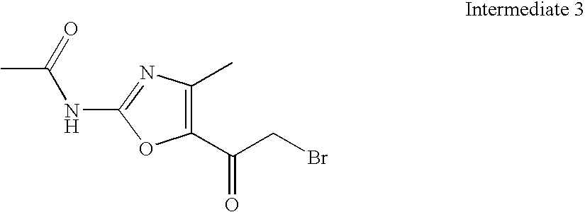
CC(=O)NC1=NC(C)=C(C(CBr)=O)O1
